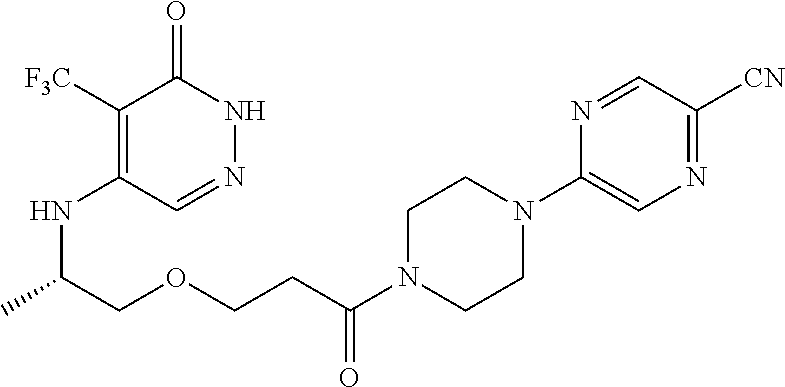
C1([F3C])=C(NC(C)COCCC(N2CCN(C3=CN=C([CN])C=N3)CC2)=O)C=NNC1=O
